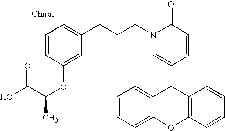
C1=CC(OC(C(O)=O)C)=CC(CCCN2C=C(C3C4=C(C=CC=C4)OC4=CC=CC=C34)C=CC2=O)=C1
